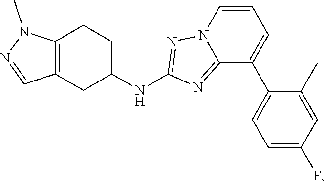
C12=C(CC(NC3=NN4C(=N3)C(C3=CC=C(F)C=C3C)=CC=C4)CC1)C=NN2C
